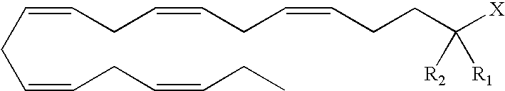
[X]C(CCC=CCC=CCC=CCC=CCC=CCC)([R2])[R1]
